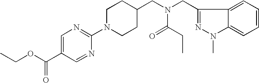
C1=C(C(OCC)=O)C=NC(N2CCC(CN(CC3=NN(C)C4=CC=CC=C34)C(=O)CC)CC2)=N1
